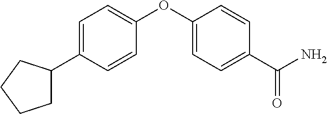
C1=C(C2CCCC2)C=CC(OC2=CC=C(C(N)=O)C=C2)=C1
